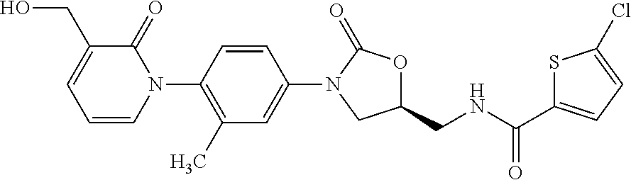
C1=CC(N2C(=O)C(CO)=CC=C2)=C(C)C=C1N1CC(CNC(C2=CC=C(Cl)S2)=O)OC1=O
